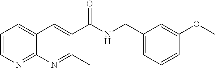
C1=CN=C2C(=C1)C=C(C(NCC1=CC=CC(OC)=C1)=O)C(C)=N2
